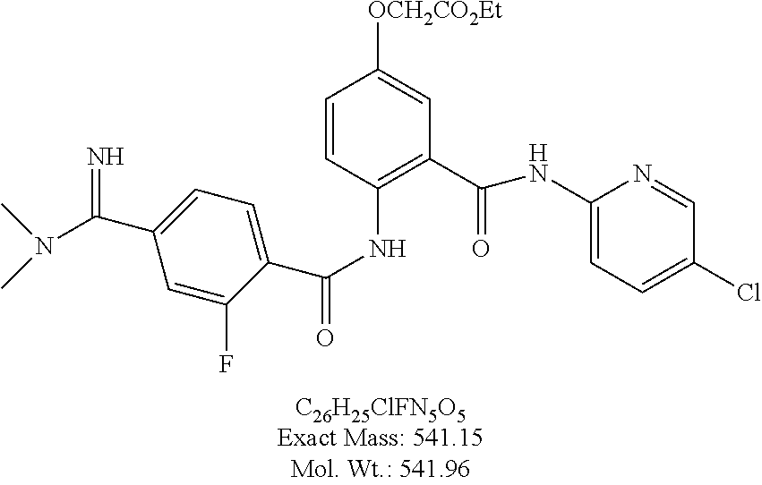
[OCH2CO2Et]C1=CC(C(=O)NC2=CC=C(Cl)C=N2)=C(NC(=O)C2=CC=C(C(=N)N(C)C)C=C2F)C=C1
